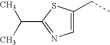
C1=C(CC)SC(C(C)C)=N1
